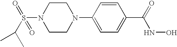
C1=CC(N2CCN(S(C(C)C)(=O)=O)CC2)=CC=C1C(=O)NO
